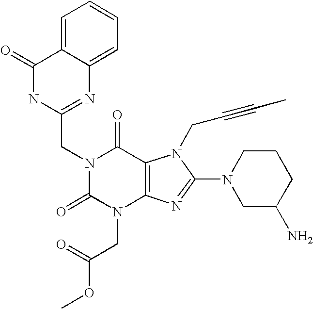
C1(=O)NC(CN2C(=O)N(CC(OC)=O)C3=C(C2=O)N(CC#CC)C(N2CC(N)CCC2)=N3)=NC2=CC=CC=C12
